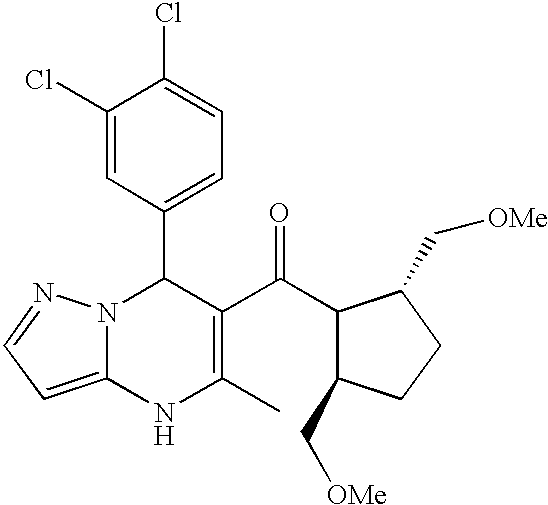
C1(Cl)=CC(C2N3C(=CC=N3)NC(C)=C2C(=O)C2C(C[OMe])CCC2C[OMe])=CC=C1Cl
